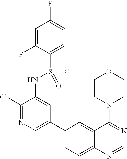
C1(Cl)=NC=C(C2=CC=C3C(=C2)C(N2CCOCC2)=NC=N3)C=C1NS(C1=CC=C(F)C=C1F)(=O)=O
